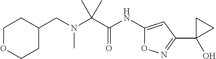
C1(NC(C(N(CC2CCOCC2)C)(C)C)=O)=CC(C2(O)CC2)=NO1
